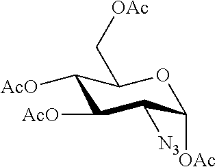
C1([AcO])C([AcO])C([N3])C([OAc])OC1C[OAc]
